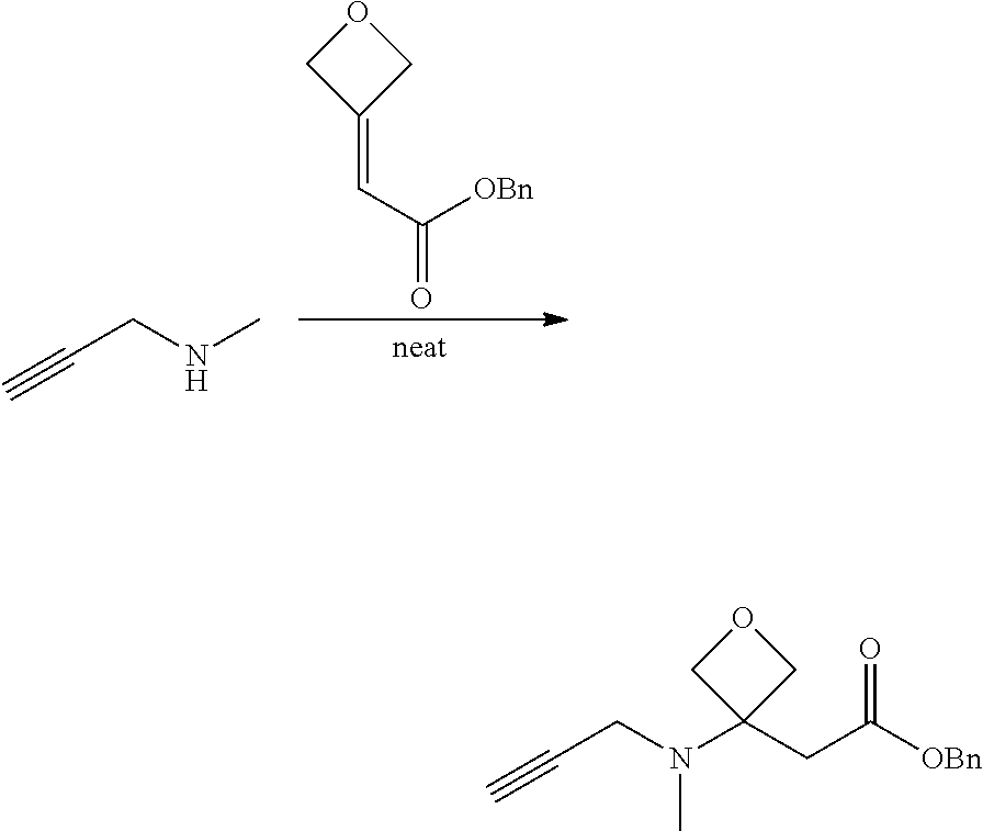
C(CNC)#C.O1CC(=CC([OBn])=O)C1.C(CN(C1(CC([OBn])=O)COC1)C)#C
